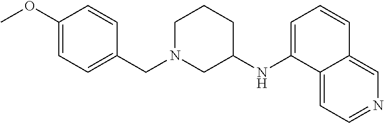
C1=C(OC)C=CC(CN2CCCC(NC3=CC=CC4=CN=CC=C34)C2)=C1
